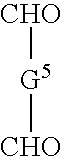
[CHO][G5][CHO]
